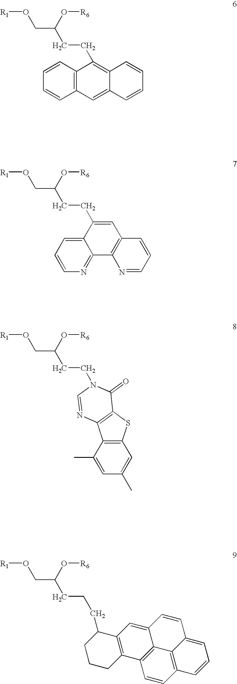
C12=CC=CN=C1C1=C(C=C2CCC(CO[R1])O[R6])C=CC=N1.C12=C(C(C)=CC(C)=C1)C1=C(S2)C(=O)N(CCC(CO[R1])O[R6])C=N1.C1CC2=C(C(CCCC(O[R6])CO[R1])C1)C=C1C3=C2C=CC2=C3C(=CC=C2)C=C1.C1=CC2=C(C=C1)C(CCC(CO[R1])O[R6])=C1C(=C2)C=CC=C1
